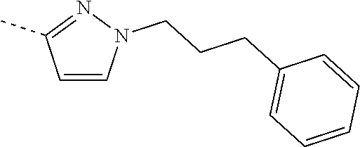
C1=CN(CCCC2=CC=CC=C2)N=C1C
